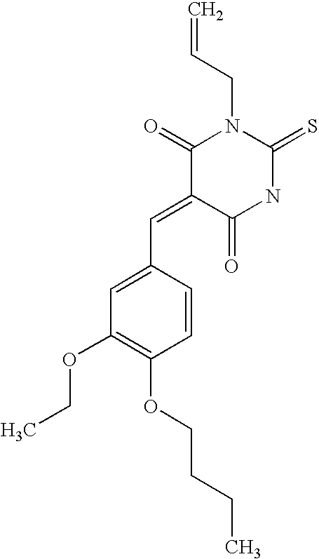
C=CCN1C(=O)C(=CC2=CC(OCC)=C(OCCCC)C=C2)C(=O)NC1=S
